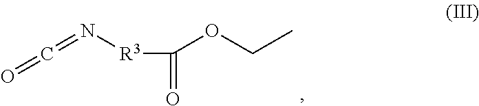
O=C=N[R3]C(=O)OCC
